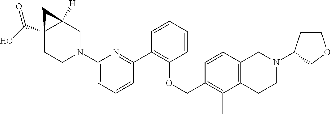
C1CN(C2=CC=CC(C3=C(OCC4=C(C)C5=C(C=C4)CN(C4CCOC4)CC5)C=CC=C3)=N2)CC2([H])CC12C(O)=O
